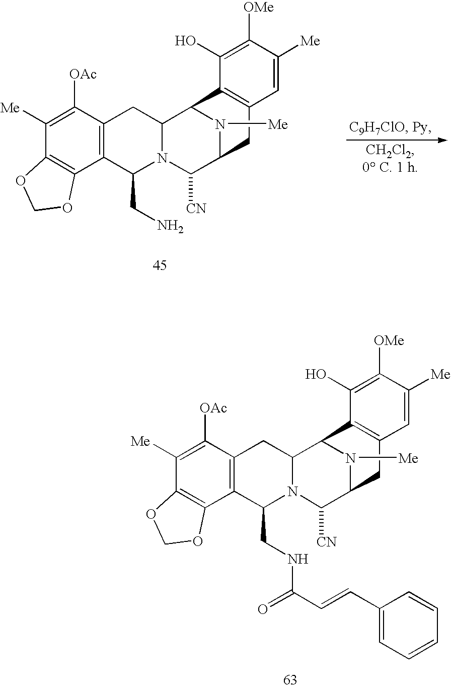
C1([Me])=C([OAc])C2=C(C3=C1OCO3)C(CNC(=O)C=CC1=CC=CC=C1)N1C(C2)C2N([Me])C(C1[CN])CC1=C2C(O)=C([OMe])C([Me])=C1.C1([Me])=C([OAc])C2=C(C3=C1OCO3)C(CN)N1C(C2)C2N([Me])C(C1[CN])CC1=C2C(O)=C([OMe])C([Me])=C1
